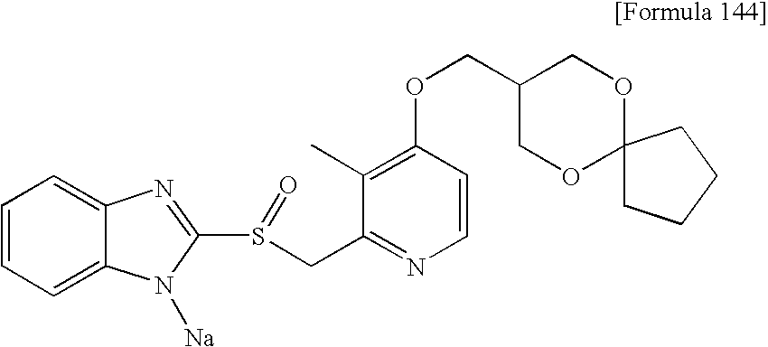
C1=CC=C2C(=C1)N=C(S(CC1=NC=CC(OCC3COC4(OC3)CCCC4)=C1C)=O)N2[Na]
